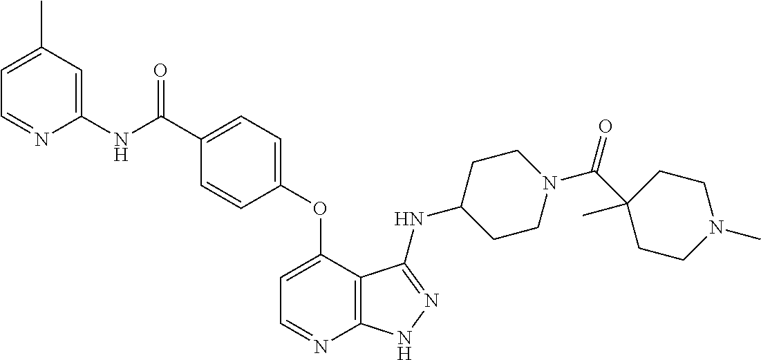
C1(NC(C2=CC=C(OC3=CC=NC4=C3C(NC3CCN(C(C5(C)CCN(C)CC5)=O)CC3)=NN4)C=C2)=O)=CC(C)=CC=N1
